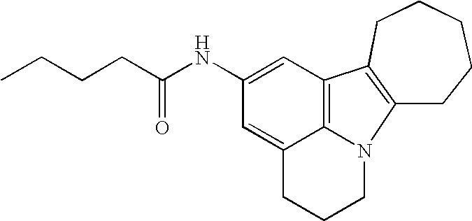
C(CC(NC1=CC2=C3C(=C1)CCCN3C1=C2CCCCC1)=O)CC
